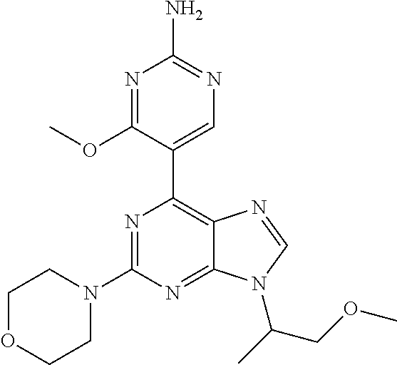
N1=C(OC)C(C2=C3C(=NC(N4CCOCC4)=N2)N(C(C)COC)C=N3)=CN=C1N
